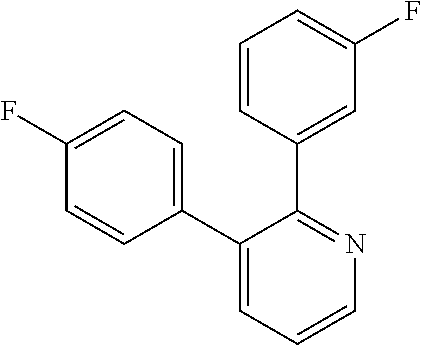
C1(F)=CC=C(C2=CC=CN=C2C2=CC(F)=CC=C2)C=C1
